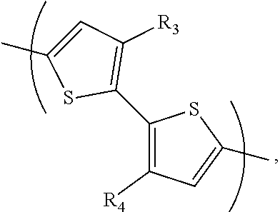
C1(C2=C([R3])C=C(C)S2)=C([R4])C=C(C)S1
